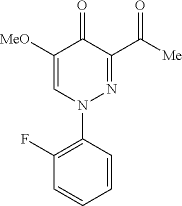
C1(F)=C(N2N=C(C([Me])=O)C(=O)C([MeO])=C2)C=CC=C1
